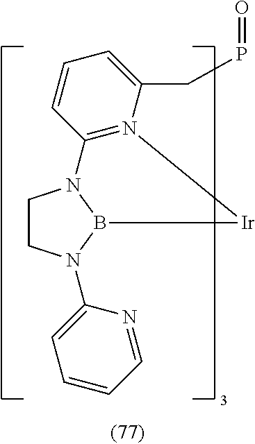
C1CN(C2=CC=CC=N2)B2N1C1=N(C(CP=O)=CC=C1)[Ir]2
